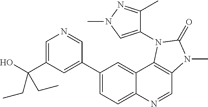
C1(C2=CC(C(O)(CC)CC)=CN=C2)=CC=C2C(=C1)C1=C(C=N2)N(C)C(=O)N1C1=CN(C)N=C1C
